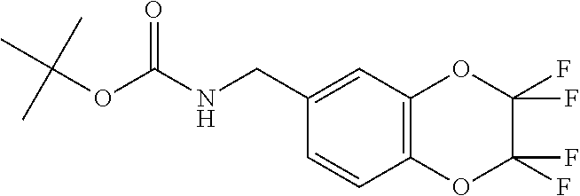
C12=C(C=C(CNC(OC(C)(C)C)=O)C=C1)OC(F)(F)C(F)(F)O2
